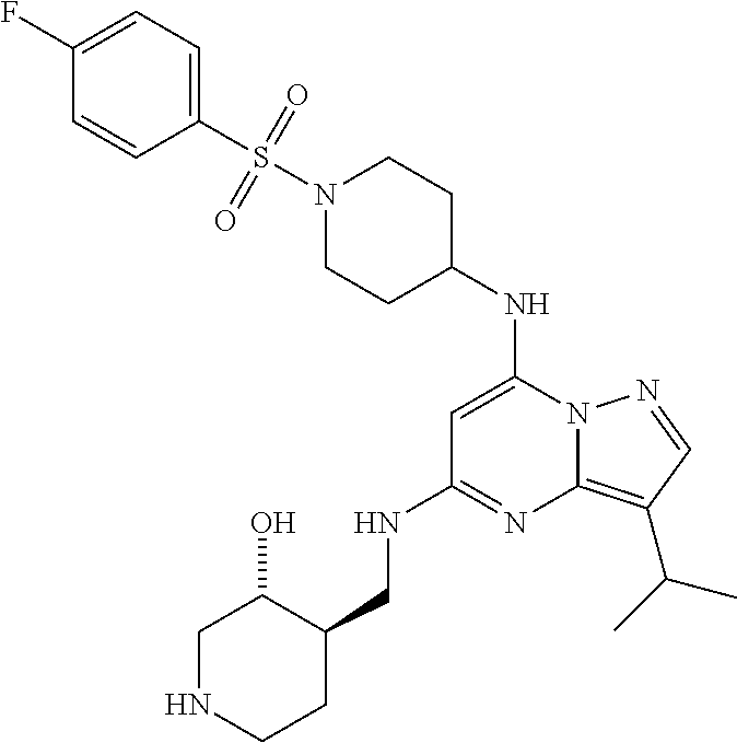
C1(NC2=CC(NCC3C(O)CNCC3)=NC3=C(C(C)C)C=NN23)CCN(S(C2=CC=C(F)C=C2)(=O)=O)CC1
